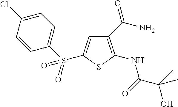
C1(C(N)=O)=C(NC(C(C)(O)C)=O)SC(S(C2=CC=C(Cl)C=C2)(=O)=O)=C1
